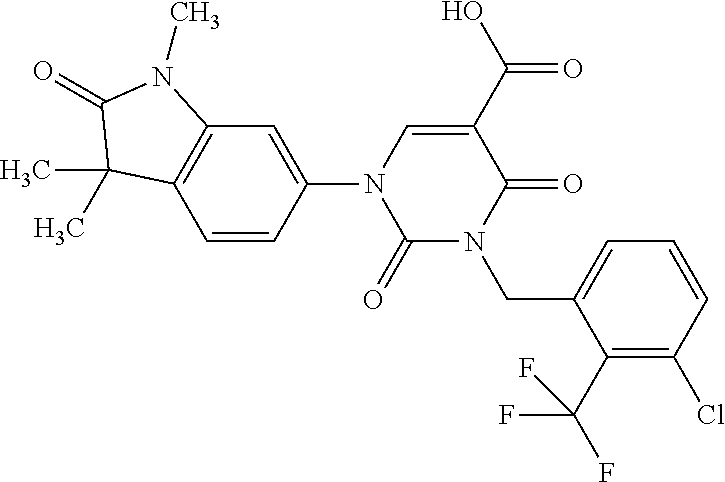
C12=C(C=C(N3C=C(C(O)=O)C(=O)N(CC4=CC=CC(Cl)=C4C(F)(F)F)C3=O)C=C1)N(C)C(=O)C2(C)C
